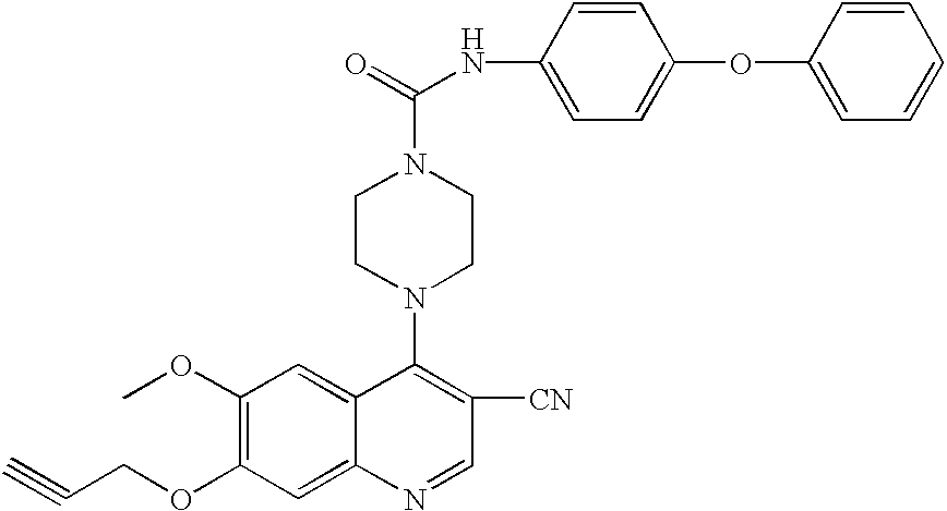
C(COC1=C(OC)C=C2C(=C1)N=CC([CN])=C2N1CCN(C(=O)NC2=CC=C(OC3=CC=CC=C3)C=C2)CC1)#C
